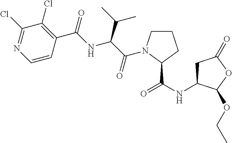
C1(Cl)=NC=CC(C(=O)NC(C(C)C)C(=O)N2CCCC2C(NC2CC(=O)OC2OCC)=O)=C1Cl
